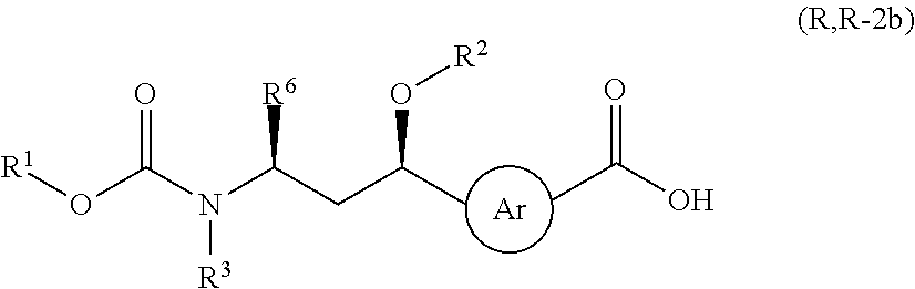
[Ar].CC(O)=O.CC(CC(N(C(O[R1])=O)[R3])[R6])O[R2]
